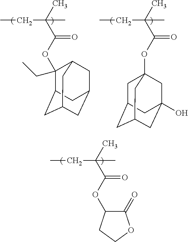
CCC(C(OC1(CC)C2CC3CC(CC1C3)C2)=O)(C)C.CCC(C(OC12CC3CC(CC(O)(C1)C3)C2)=O)(C)C.CCC(C(OC1C(=O)OCC1)=O)(C)C
